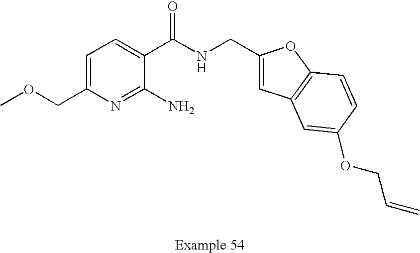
C1=C(COC)N=C(N)C(C(NCC2=CC3=C(O2)C=CC(OCC=C)=C3)=O)=C1
